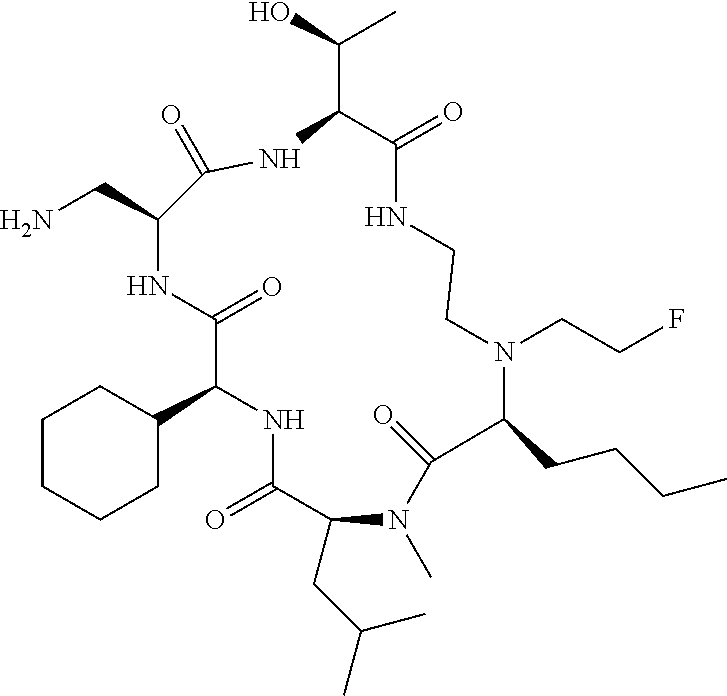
C1CCCC(C2NC(=O)C(CC(C)C)N(C)C(=O)C(CCCC)N(CCF)CCNC(=O)C(C(O)C)NC(=O)C(CN)NC2=O)C1
